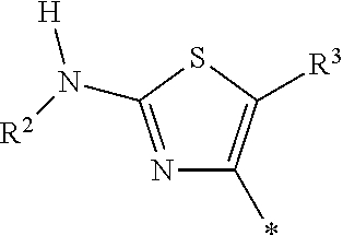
N1=C(N([H])[R2])SC([R3])=C1*
